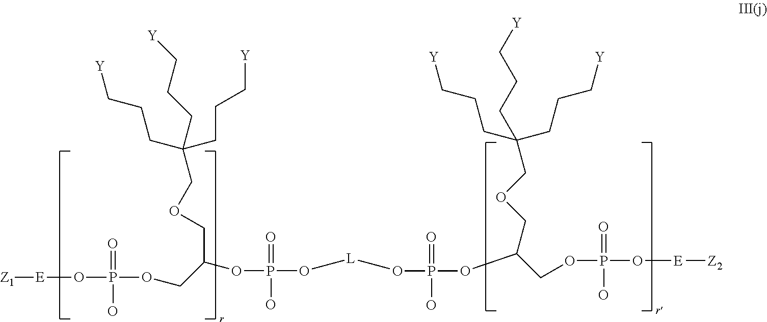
[Z1][E]OP(O)(OCC(COCC(CCC[Y])(CCC[Y])CCC[Y])OP(O)(=O)O[L]OP(O)(=O)OC(COP(O)(=O)O[E][Z2])COCC(CCC[Y])(CCC[Y])CCC[Y])=O
